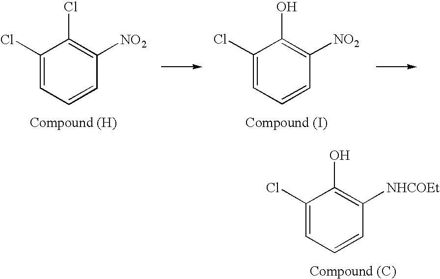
C1(Cl)=CC=CC([NO2])=C1Cl.C1(Cl)=CC=CC([NO2])=C1O.C1(Cl)=CC=CC([NHCOEt])=C1O
